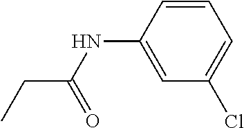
C1=C(NC(CC)=O)C=CC=C1Cl
